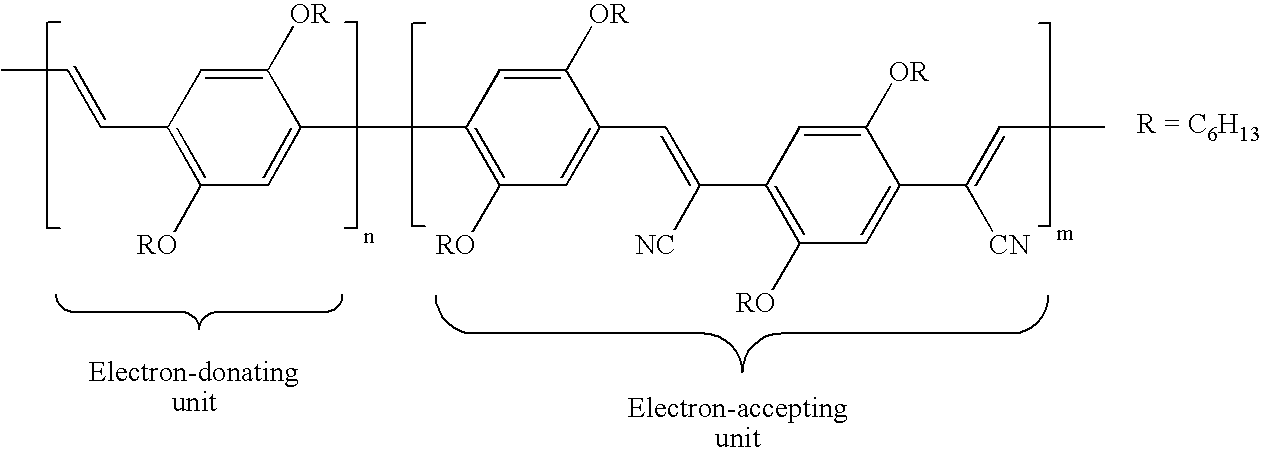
C1(C=CC)=C([RO])C=C(C2=C([RO])C=C(C=C(C3=C([RO])C=C(C(=CC)[CN])C([OR])=C3)[NC])C([OR])=C2)C([OR])=C1
